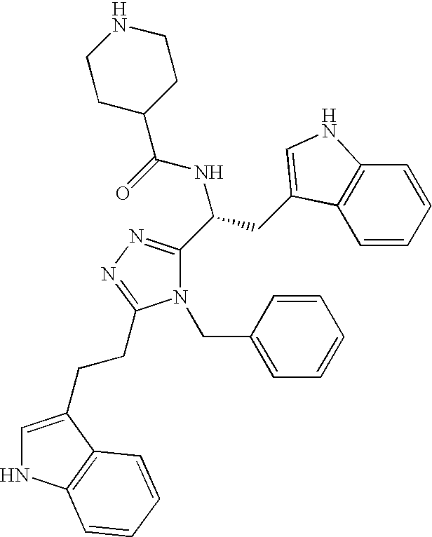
N1(CC2=CC=CC=C2)C(C(CC2=CNC3=C2C=CC=C3)NC(=O)C2CCNCC2)=NN=C1CCC1=CNC2=C1C=CC=C2
